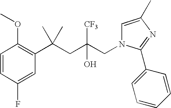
C1=CC(F)=CC(C(CC(CN2C=C(C)N=C2C2=CC=CC=C2)([CF3])O)(C)C)=C1OC
